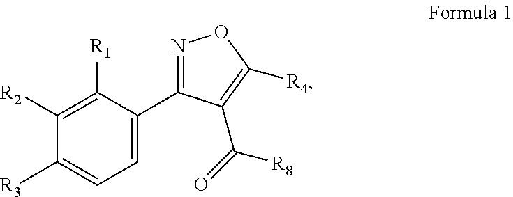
C1([R1])=C([R2])C([R3])=CC=C1C1=NOC([R4])=C1C([R8])=O
